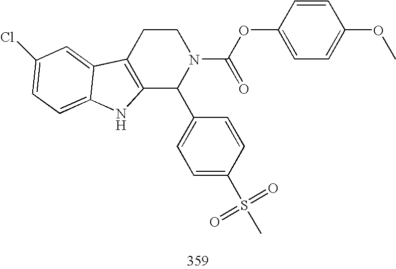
C12=C(CCN(C(OC3=CC=C(OC)C=C3)=O)C1C1=CC=C(S(C)(=O)=O)C=C1)C1=CC(Cl)=CC=C1N2
